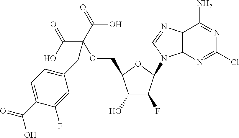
C1(O)C(F)C(N2C3=C(C(N)=NC(Cl)=N3)N=C2)OC1COC(CC1=CC=C(C(=O)O)C(F)=C1)(C(O)=O)C(=O)O
